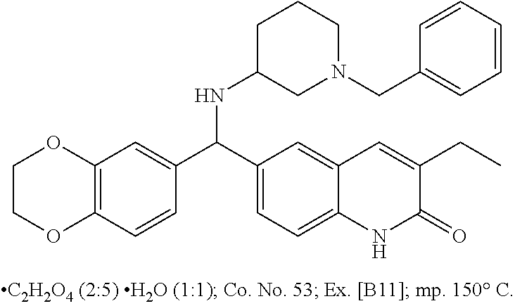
C1OC2=C(C=CC(C(C3=CC=C4C(=C3)C=C(CC)C(=O)N4)NC3CCCN(CC4=CC=CC=C4)C3)=C2)OC1
